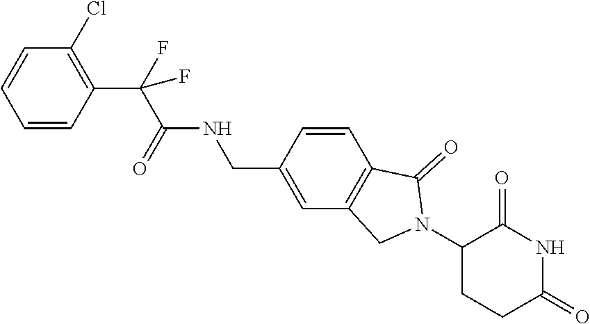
C1=CC(C(F)(C(=O)NCC2=CC3=C(C=C2)C(=O)N(C2CCC(=O)NC2=O)C3)F)=C(Cl)C=C1
